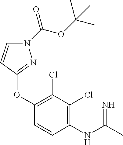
C1(Cl)=C(OC2=NN(C(OC(C)(C)C)=O)C=C2)C=CC(NC(C)=N)=C1Cl
